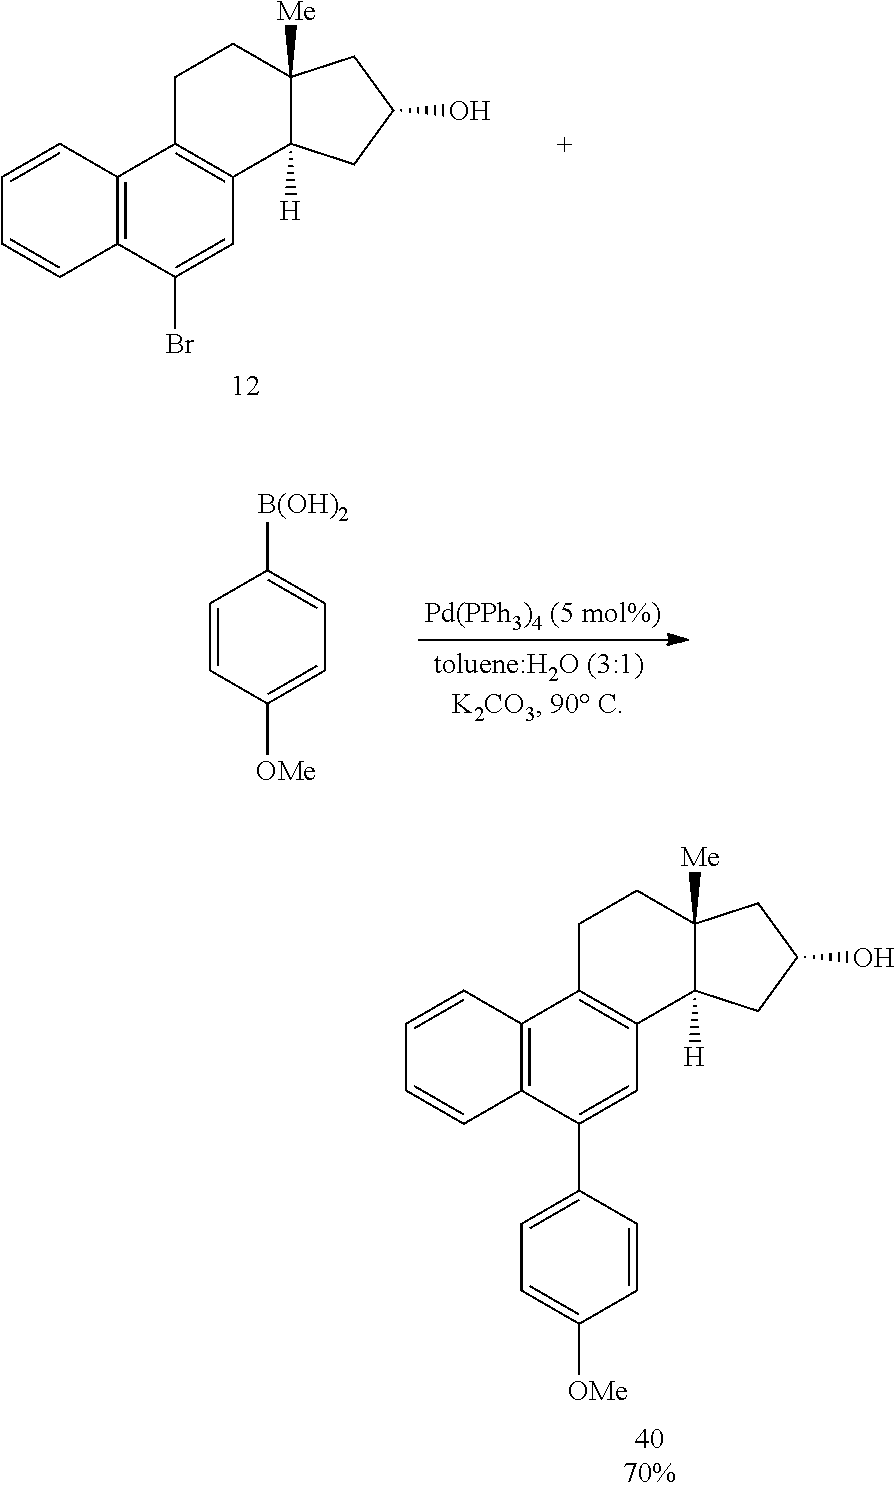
C1=CC2=C(C=C1)C(Br)=CC1=C2CCC2([Me])C1([H])CC(O)C2.C1=CC([OMe])=CC=C1[B(OH)2].C1=CC2=C(C=C1)C(C1=CC=C([OMe])C=C1)=CC1=C2CCC2([Me])C1([H])CC(O)C2
